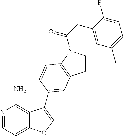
N1=CC=C2C(=C1N)C(C1=CC3=C(N(C(CC4=CC(C)=CC=C4F)=O)CC3)C=C1)=CO2
